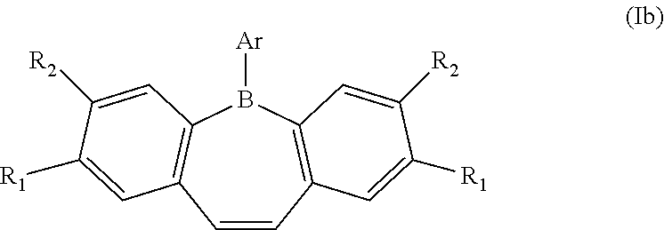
C1=CC2=C(B([Ar])C3=C1C=C([R1])C([R2])=C3)C=C([R2])C([R1])=C2
